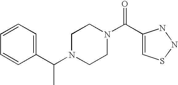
C(N1CCN(C(C2=CSNN2)=O)CC1)(C1=CC=CC=C1)C
